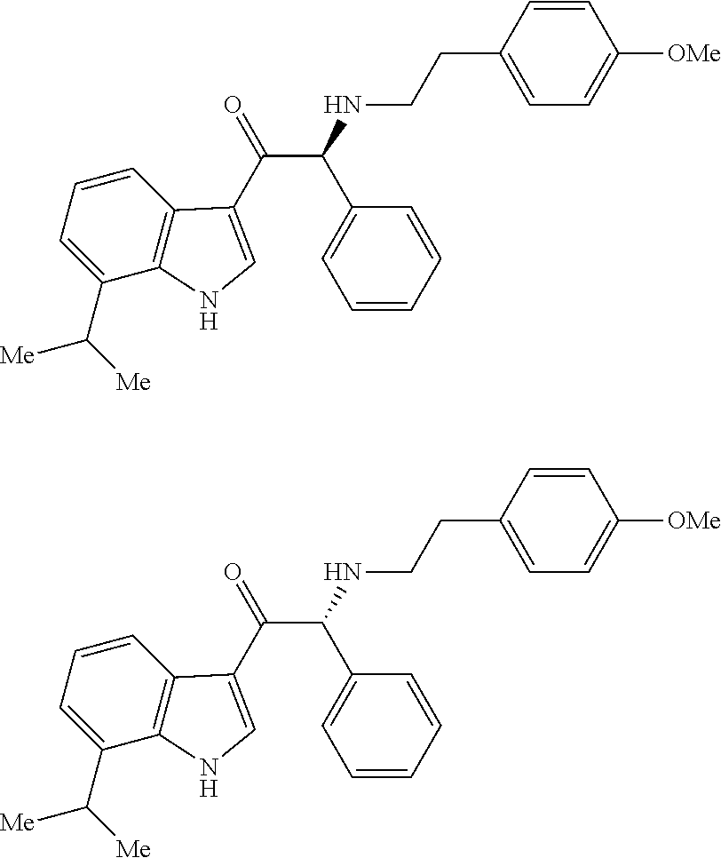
C([Me])([Me])C1=CC=CC2=C1NC=C2C(=O)C(C1=CC=CC=C1)NCCC1=CC=C([OMe])C=C1.C([Me])([Me])C1=CC=CC2=C1NC=C2C(=O)C(C1=CC=CC=C1)NCCC1=CC=C([OMe])C=C1
